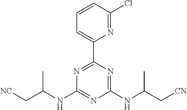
N1=C(C2=CC=CC(Cl)=N2)N=C(NC(C[CN])C)N=C1NC(C[NC])C
